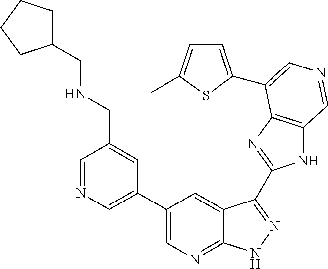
C1(C2=CN=CC(CNCC3CCCC3)=C2)=CN=C2C(=C1)C(C1=NC3=C(N1)C=NC=C3C1=CC=C(C)S1)=NN2
